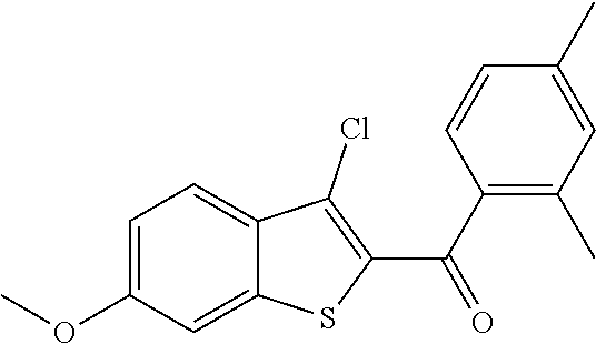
C1=C(OC)C=C2C(=C1)C(Cl)=C(C(C1=C(C)C=C(C)C=C1)=O)S2
